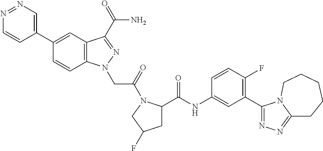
N1=NC=C(C2=CC3=C(C=C2)N(CC(=O)N2C(C(NC4=CC(C5=NN=C6N5CCCCC6)=C(F)C=C4)=O)CC(F)C2)N=C3C(N)=O)C=C1
